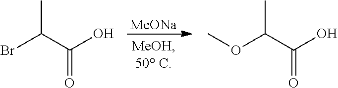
BrC(C(O)=O)C.[MeONa].O(C(C(O)=O)C)C
